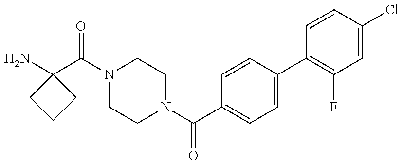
NC1(C(N2CCN(C(C3=CC=C(C4=C(F)C=C(Cl)C=C4)C=C3)=O)CC2)=O)CCC1
